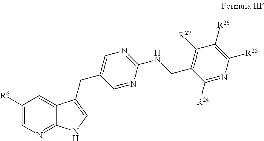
C1([R6])=CN=C2C(=C1)C(CC1=CN=C(NCC3=C([R27])C([R26])=C([R25])N=C3[R24])N=C1)=CN2
